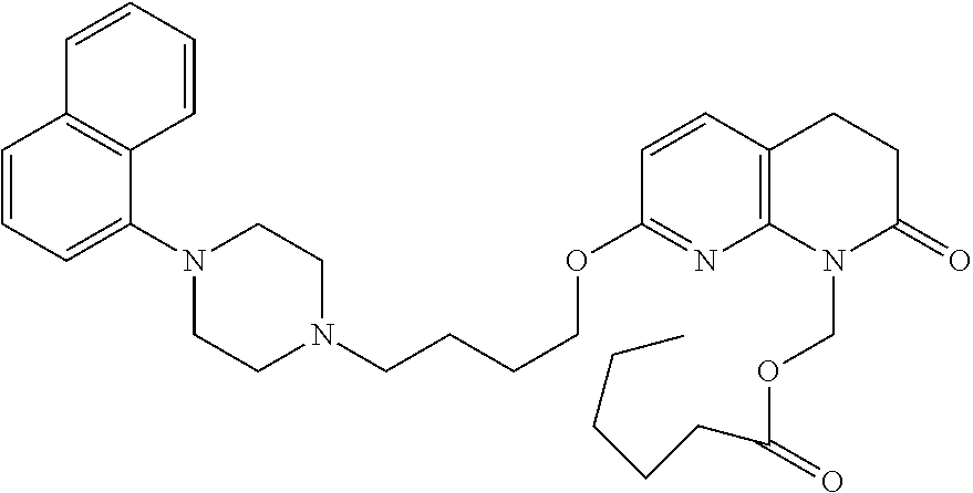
C1=CC=C(N2CCN(CCCCOC3=NC4=C(C=C3)CCC(=O)N4COC(=O)CCCCC)CC2)C2=C1C=CC=C2
